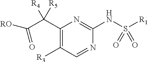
C1(C(C(=O)[RO])([R4])[R5])=C([R3])C=NC(NS([R1])(=O)=O)=N1
